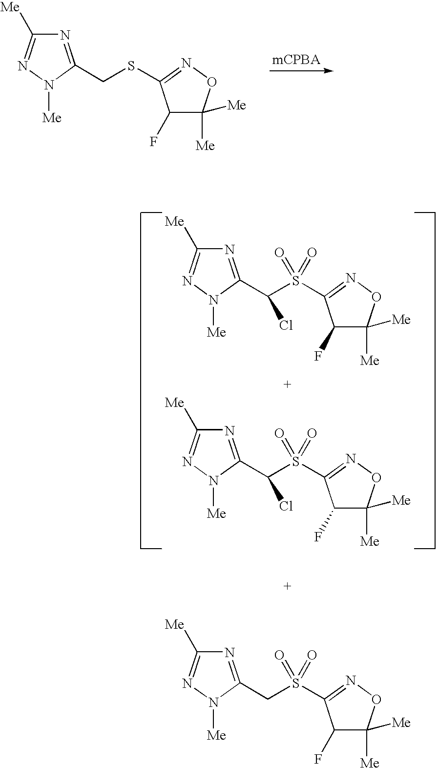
N1=C(CSC2=NOC([Me])([Me])C2F)N([Me])N=C1[Me].N1=C(C(S(C2=NOC([Me])([Me])C2F)(=O)=O)Cl)N([Me])N=C1[Me].N1=C(C(S(C2=NOC([Me])([Me])C2F)(=O)=O)Cl)N([Me])N=C1[Me].N1=C(CS(C2=NOC([Me])([Me])C2F)(=O)=O)N([Me])N=C1[Me]
